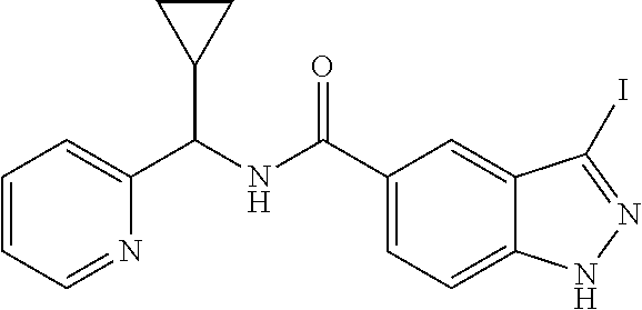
C1(C(NC(C2=CC=C3C(=C2)C(I)=NN3)=O)C2CC2)=CC=CC=N1
